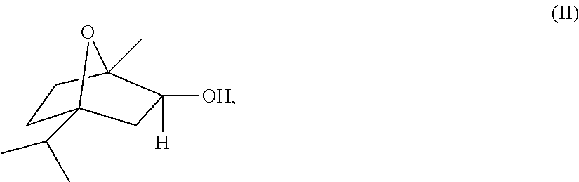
C1C2(C(C)C)CC([H])([OH])C(C)(C1)O2
